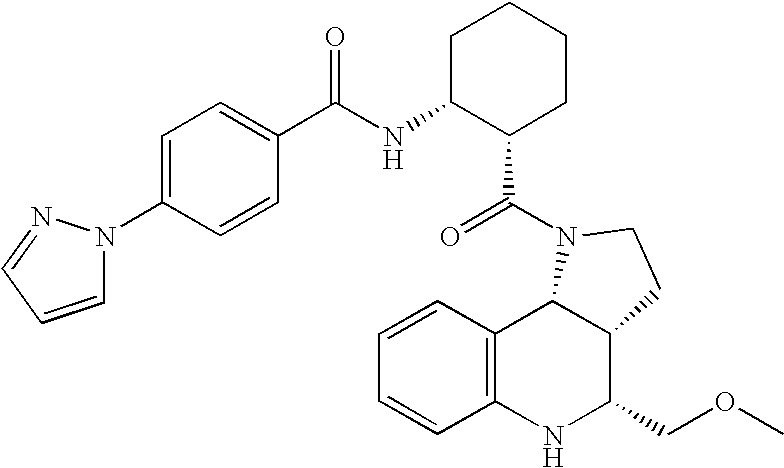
C1=CC2=C(C=C1)NC(COC)C1C2N(C(=O)C2CCCCC2NC(=O)C2=CC=C(N3C=CC=N3)C=C2)CC1
